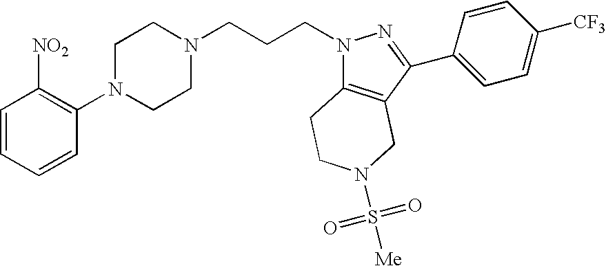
C1=CC=CC(N2CCN(CCCN3C4=C(C(C5=CC=C([CF3])C=C5)=N3)CN(S(=O)(=O)[Me])CC4)CC2)=C1[NO2]
